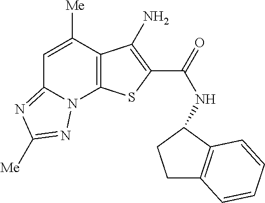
N(C(=O)C1=C(N)C2=C(N3C(=NC([Me])=N3)C=C2[Me])S1)C1C2=C(CC1)C=CC=C2
